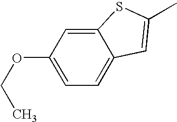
C12=CC(OCC)=CC=C1C=C(C)S2
